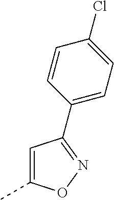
C1=C(C)ON=C1C1=CC=C(Cl)C=C1
